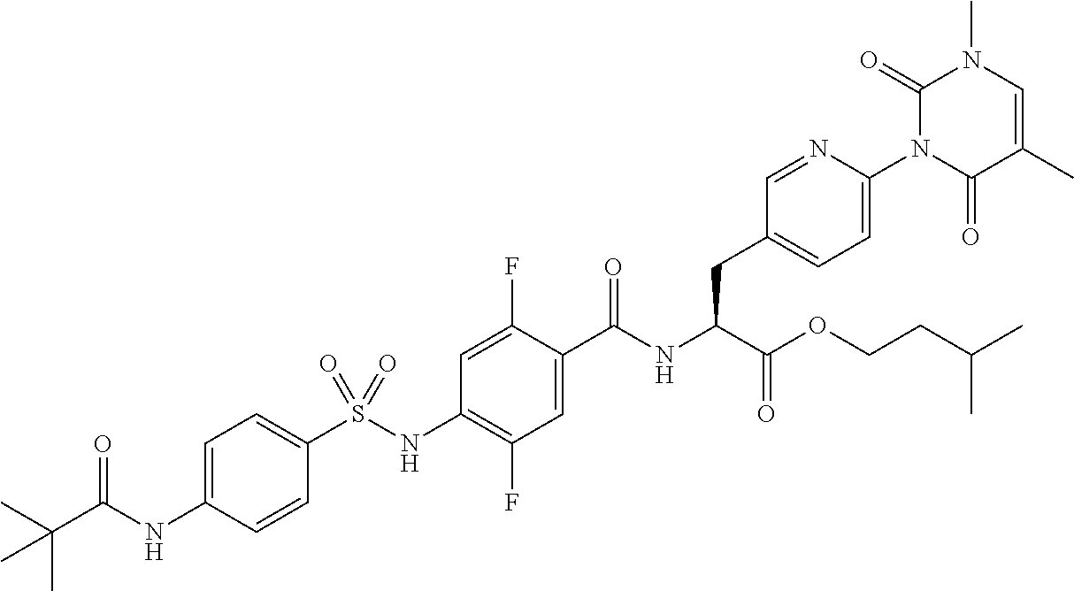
C1=CC(NC(C(C)(C)C)=O)=CC=C1S(NC1=C(F)C=C(C(NC(C(OCCC(C)C)=O)CC2=CC=C(N3C(=O)C(C)=CN(C)C3=O)N=C2)=O)C(F)=C1)(=O)=O
